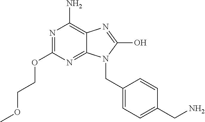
N1=C(OCCOC)N=C2C(=C1N)N=C(O)N2CC1=CC=C(CN)C=C1
